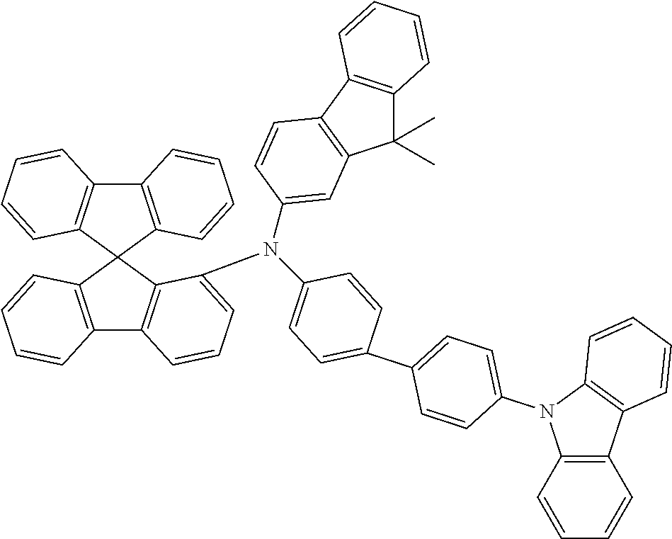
C12=C(C3(C4=C1C=CC=C4N(C1=CC=C(C4=CC=C(N5C6=C(C7=C5C=CC=C7)C=CC=C6)C=C4)C=C1)C1=CC4=C(C5=C(C4(C)C)C=CC=C5)C=C1)C1=C(C4=C3C=CC=C4)C=CC=C1)C=CC=C2
